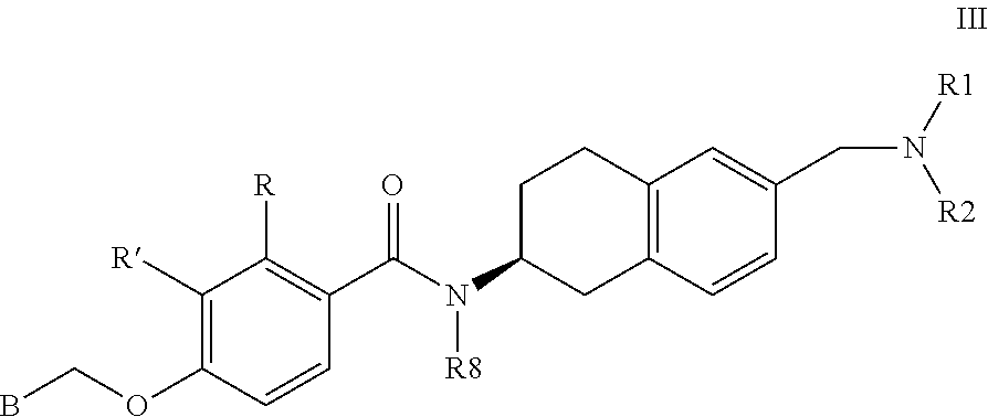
C1([R])=C(OCB)C=CC(C(N(C2CC3=C(CC2)C=C(CN([R1])[R2])C=C3)[R8])=O)=C1[R]
